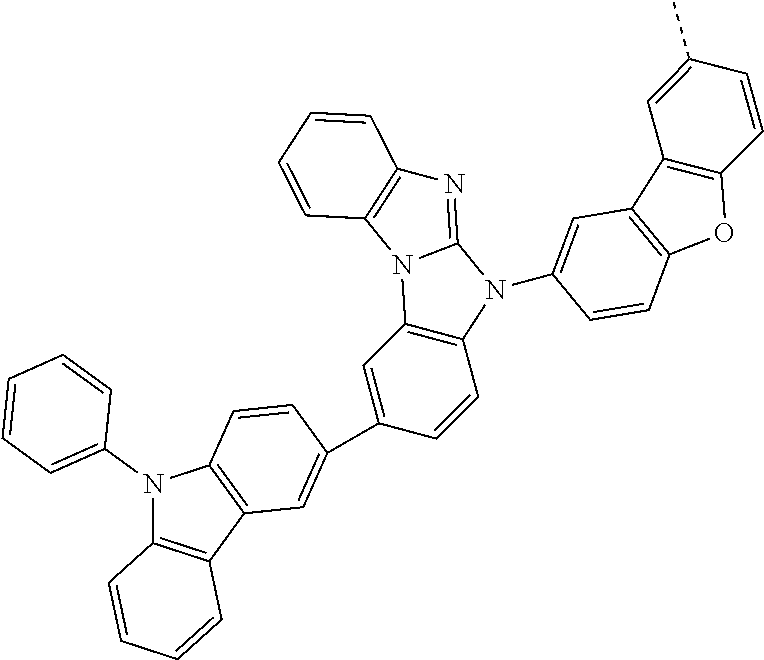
N1(C2=CC=CC=C2)C2=C(C3=C1C=CC(C1=CC4=C(C=C1)N(C1=CC5=C(C=C1)OC1=C5C=C(C)C=C1)C1=NC5=C(N41)C=CC=C5)=C3)C=CC=C2
